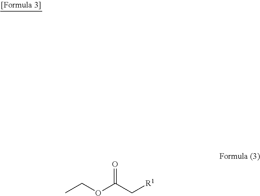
CCOC(C[R1])=O
